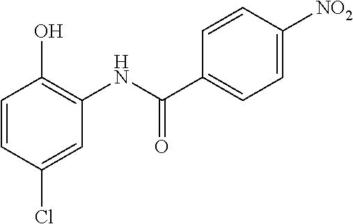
C1=CC(Cl)=CC(NC(C2=CC=C([NO2])C=C2)=O)=C1O
